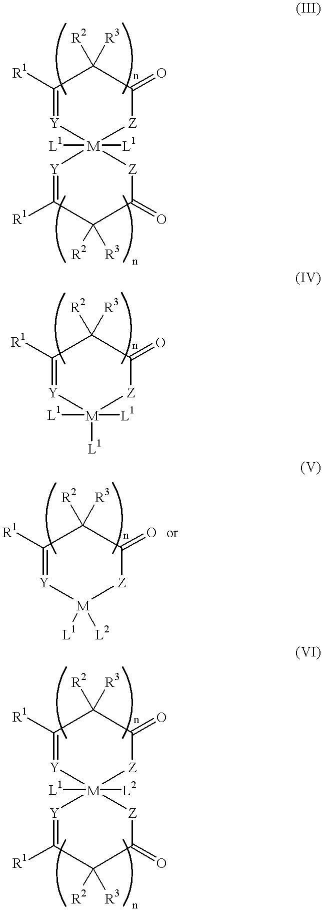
[R1]C1=[Y][M]2([L1])([L1])([Z]C(=O)C1([R3])[R2])[Y]=C([R1])C([R3])([R2])C(=O)[Z]2.[R1]C1=[Y][M]([L1])([L1])([L1])[Z]C(=O)C1([R3])[R2].[R1]C1=[Y][M]([L1])([L2])[Z]C(=O)C1([R3])[R2].[R1]C1=[Y][M]2([L2])([L1])([Z]C(=O)C1([R3])[R2])[Y]=C([R1])C([R3])([R2])C(=O)[Z]2
